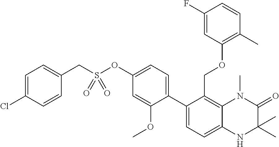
C12=C(COC3=C(C)C=CC(F)=C3)C(C3=CC=C(OS(CC4=CC=C(Cl)C=C4)(=O)=O)C=C3OC)=CC=C1NC(C)(C)C(=O)N2C
